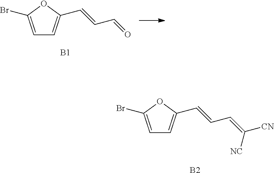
C1=C(Br)OC(C=CC=O)=C1.[B1].C1=C(Br)OC(C=CC=C([CN])[NC])=C1.[B2]
